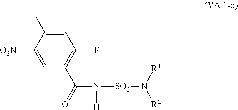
C1=C(F)C([O2N])=CC(C(=O)N([H])[SO2]N([R2])[R1])=C1F
